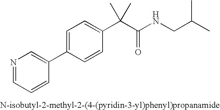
N1=CC=CC(C2=CC=C(C(C(NCC(C)C)=O)(C)C)C=C2)=C1
